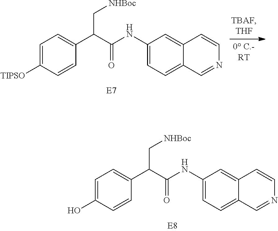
C1=C([TIPSO])C=CC(C(C(NC2=CC=C3C(=C2)C=CN=C3)=O)C[NHBoc])=C1.C1=C(O)C=CC(C(C(NC2=CC=C3C(=C2)C=CN=C3)=O)C[NHBoc])=C1
